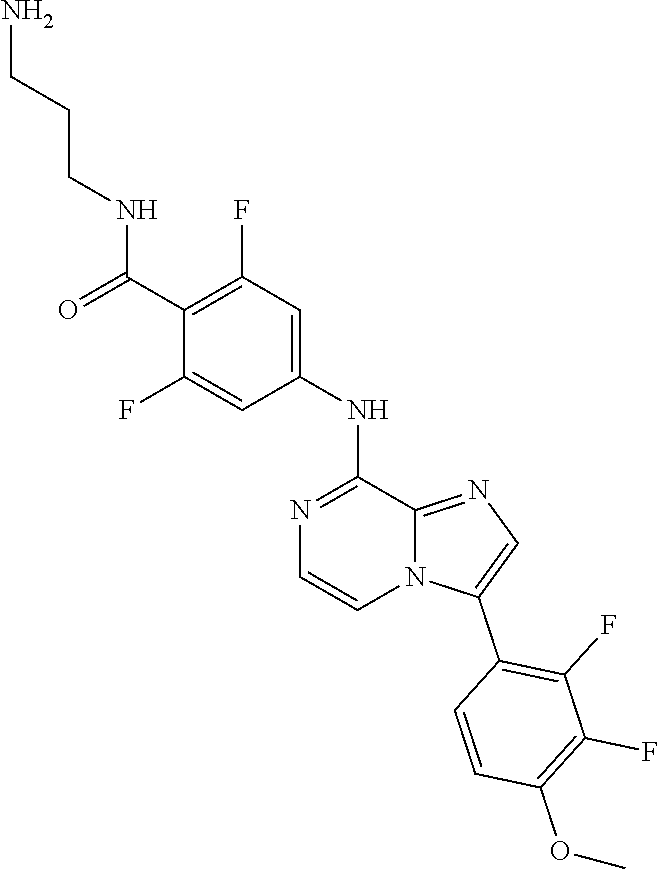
O(C1=C(F)C(F)=C(C2=CN=C3N2C=CN=C3NC2=CC(F)=C(C(NCCCN)=O)C(F)=C2)C=C1)C
